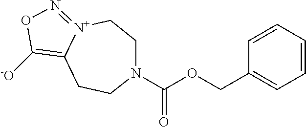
N1(C(=O)OCC2=CC=CC=C2)CC[N+]2=NOC([-O])=C2CC1
